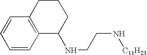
C1(NCCN[C11H23])CCCC2=C1C=CC=C2
